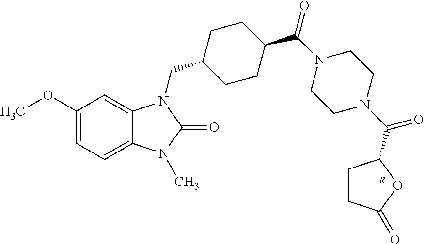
C1(OC)=CC=C2C(=C1)N(CC1CCC(C(N3CCN(C(=O)C4CCC(=O)O4)CC3)=O)CC1)C(=O)N2C.[R]
